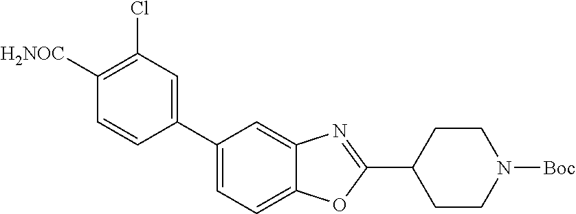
C1([H2NOC])=C(Cl)C=C(C2=CC=C3C(=C2)N=C(C2CCN([Boc])CC2)O3)C=C1
